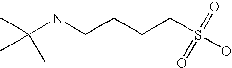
CC(NCCCCS(=O)(O)=O)(C)C
